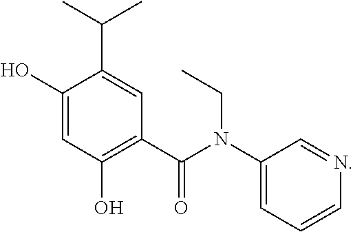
C1(C(C)C)=CC(C(N(C2=CC=CN=C2)CC)=O)=C(O)C=C1O
